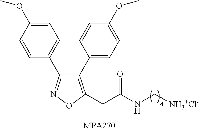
C1=CC(OC)=CC=C1C1=NOC(CC(NC[NH3+Cl-])=O)=C1C1=CC=C(OC)C=C1
